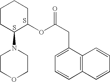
C1CC(N2CCOCC2)C(OC(CC2=CC=CC3=C2C=CC=C3)=O)CC1.S.S
